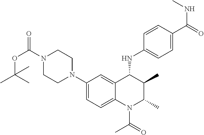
C1(N2CCN(C(OC(C)(C)C)=O)CC2)=CC=C2C(=C1)C(NC1=CC=C(C(=O)NC)C=C1)C(C)C(C)N2C(C)=O
